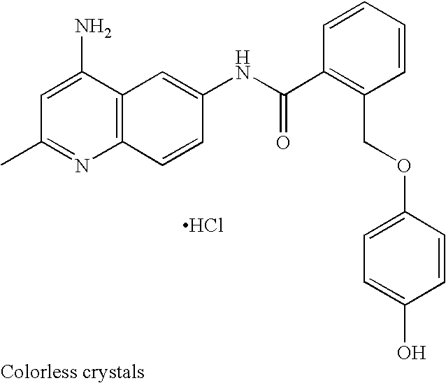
CC1=NC2=C(C(N)=C1)C=C(NC(C1=C(COC3=CC=C(O)C=C3)C=CC=C1)=O)C=C2.Cl
